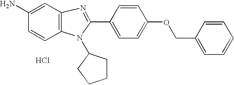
C1=CC2=C(C=C1N)N=C(C1=CC=C(OCC3=CC=CC=C3)C=C1)N2C1CCCC1.Cl
